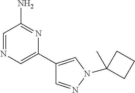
C1(C2=CN(C3(C)CCC3)N=C2)=CN=CC(N)=N1
